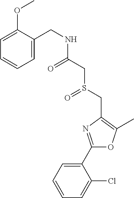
C1=CC=C(C2=NC(CS(=O)CC(=O)NCC3=CC=CC=C3OC)=C(C)O2)C(Cl)=C1
